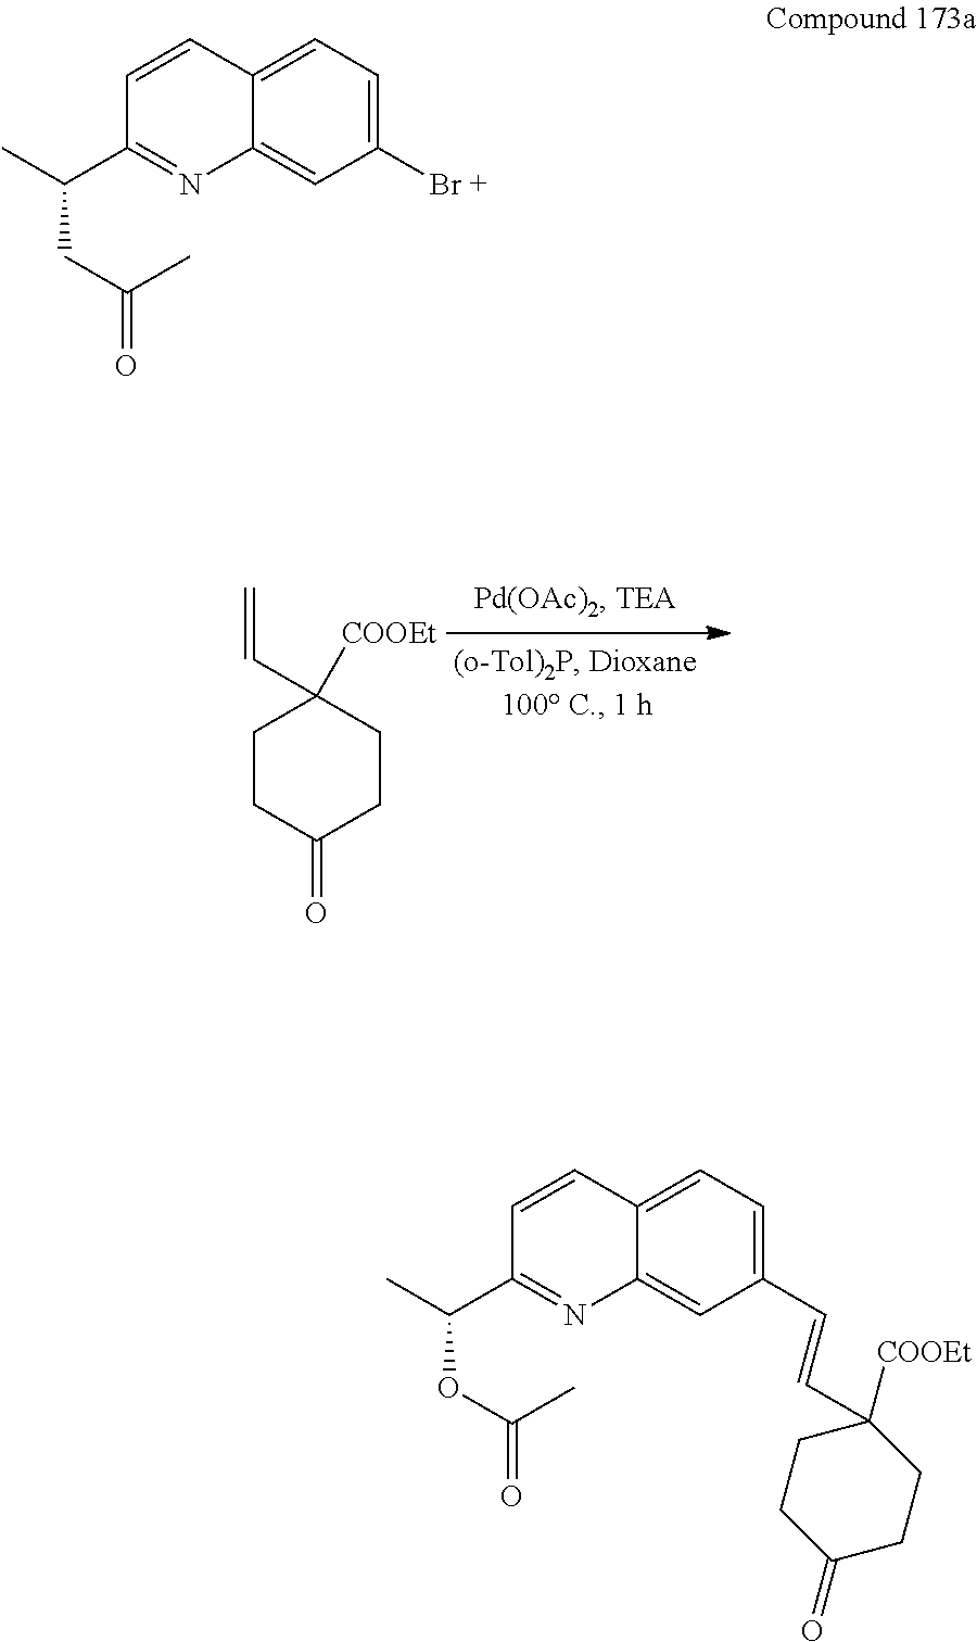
C1CC(=O)CCC1(C=C)[COOEt].C12=CC=C(Br)C=C1N=C(C(C)CC(=O)C)C=C2.C12=CC=C(C=CC3([COOEt])CCC(=O)CC3)C=C1N=C(C(C)OC(=O)C)C=C2
